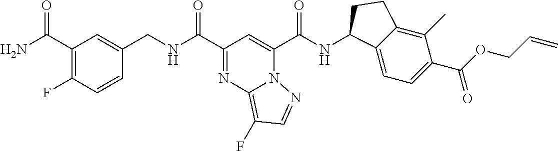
C1=CC(CNC(=O)C2=NC3=C(F)C=NN3C(C(=O)NC3C4=CC=C(C(=O)OCC=C)C(C)=C4CC3)=C2)=CC(C(N)=O)=C1F
